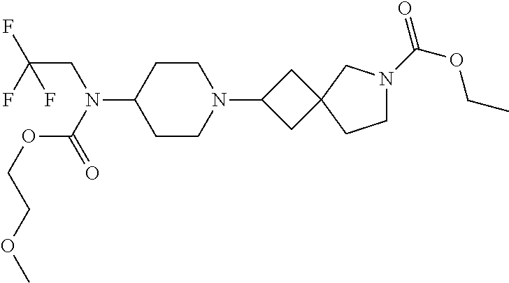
C1CC(N(C(OCCOC)=O)CC(F)(F)F)CCN1C1CC2(C1)CN(C(=O)OCC)CC2
